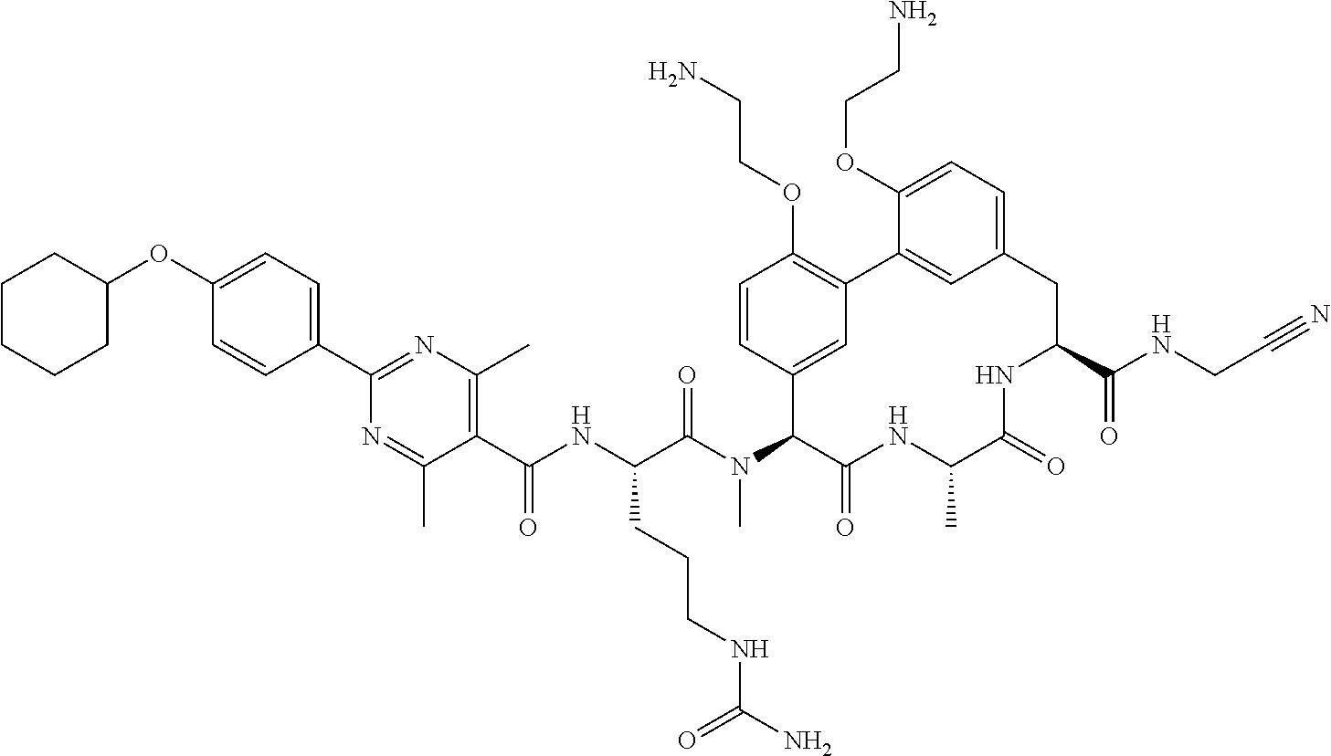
C1(OC2=CC=C(C3=NC(C)=C(C(=O)NC(CCCNC(N)=O)C(=O)N(C)C4C5=CC(=C(OCCN)C=C5)C5=CC(=CC=C5OCCN)CC(C(=O)NCC#N)NC(=O)C(C)NC4=O)C(C)=N3)C=C2)CCCCC1
